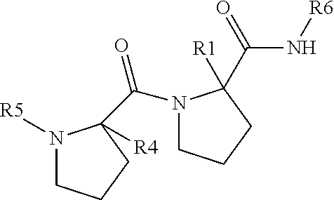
N1([R5])CCCC1([R4])C(N1CCCC1(C(=O)N[R6])[R1])=O
